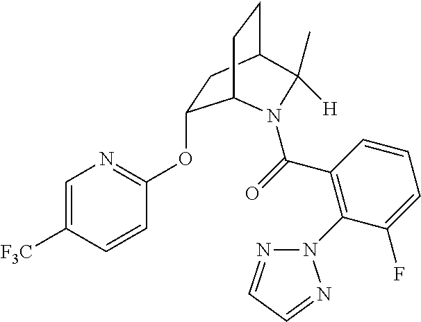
O(C1=NC=C([F3C])C=C1)C1CC2CCC1N(C(=O)C1=C(N3N=CC=N3)C(F)=CC=C1)C2([H])C
